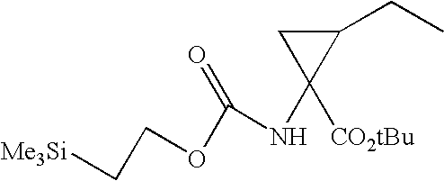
C1(CC)CC1(NC(OCC[Me3Si])=O)[CO2tBu]
